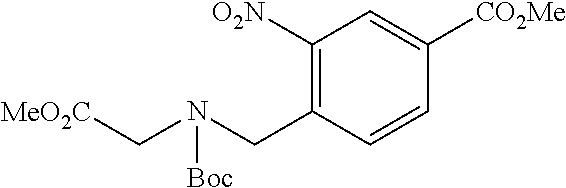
C1(CN(C[MeO2C])[Boc])=C([O2N])C=C([CO2Me])C=C1
